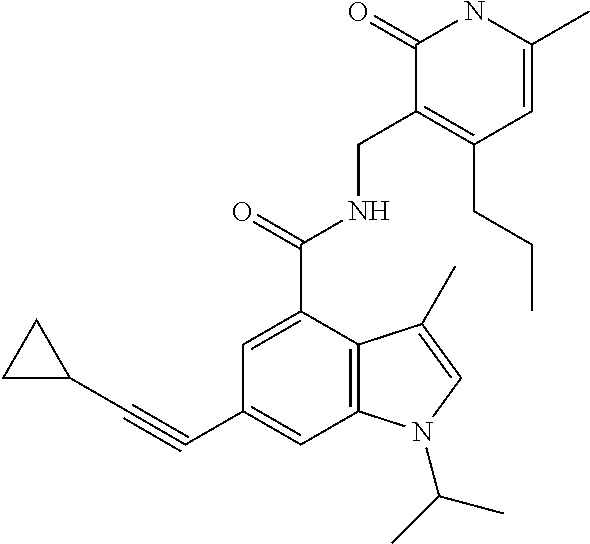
C(C1=CC2=C(C(C(=O)NCC3=C(CCC)C=C(C)NC3=O)=C1)C(C)=CN2C(C)C)#CC1CC1
